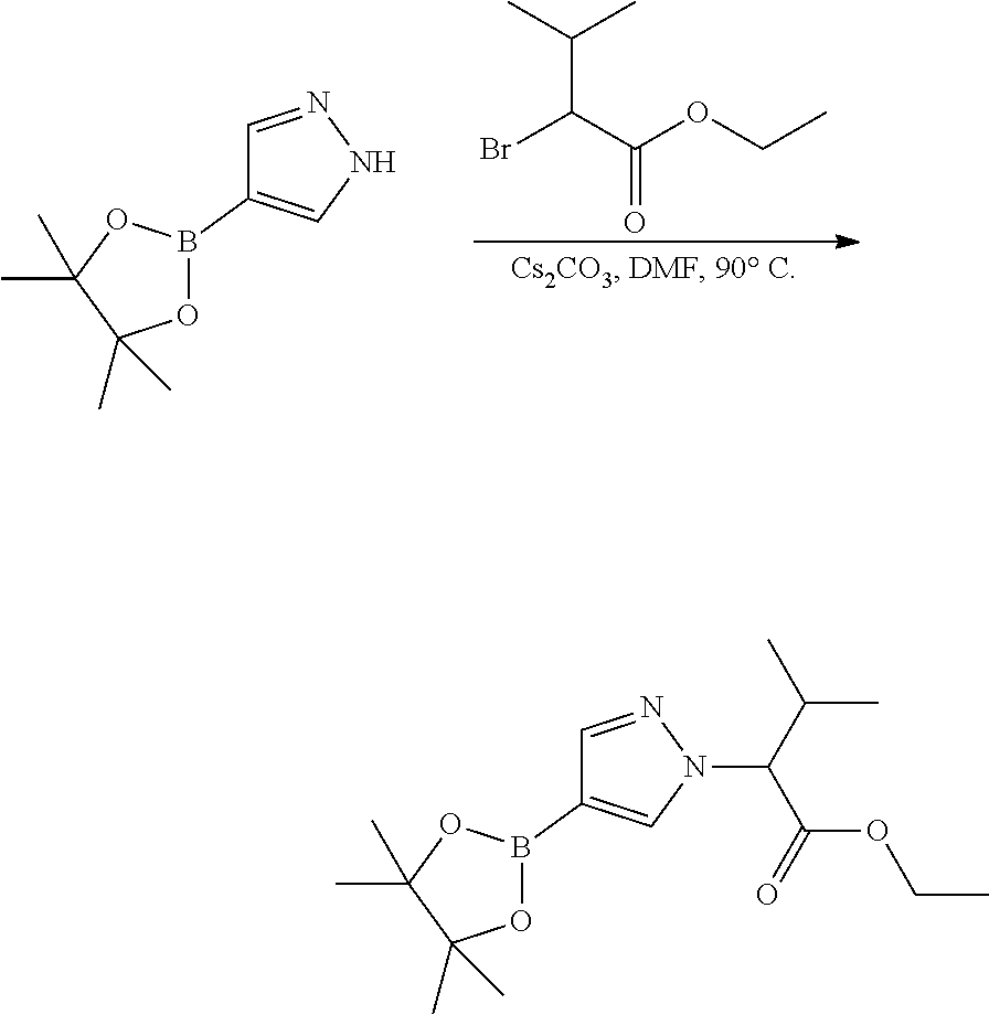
BrC(C(OCC)=O)C(C)C.C1=NNC=C1B1OC(C)(C)C(C)(C)O1.C1=NN(C(C(C)C)C(=O)OCC)C=C1B1OC(C)(C)C(C)(C)O1
